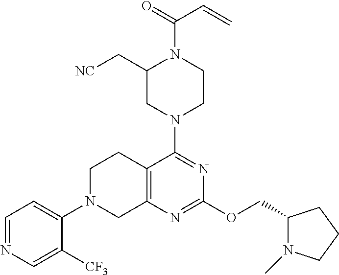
C1=NC=C([CF3])C(N2CC3=C(CC2)C(N2CCN(C(C=C)=O)C(C[NC])C2)=NC(OCC2N(C)CCC2)=N3)=C1
